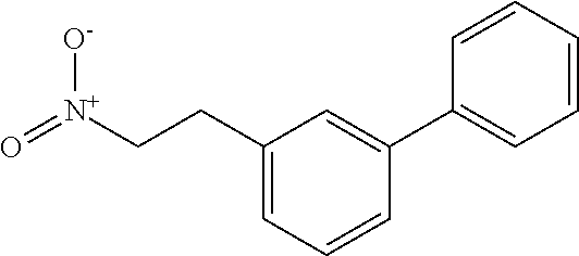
C1(CC[N+](=O)[O-])=CC=CC(C2=CC=CC=C2)=C1
